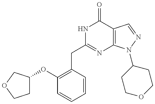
C1(OC2CCOC2)=C(CC2=NC3=C(C(=O)N2)C=NN3C2CCOCC2)C=CC=C1
